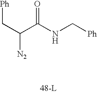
[Ph]CC([N2])C(NC[Ph])=O
